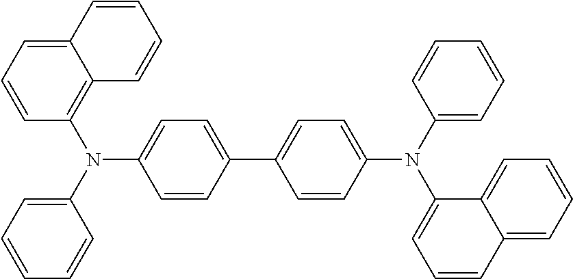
C12=CC=CC(N(C3=CC=CC=C3)C3=CC=C(C4=CC=C(N(C5=CC=CC=C5)C5=CC=CC6=CC=CC=C56)C=C4)C=C3)=C1C=CC=C2
